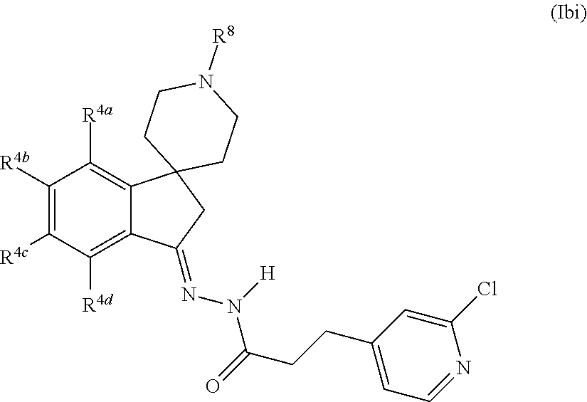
C1([R4b])=C([R4c])C([R4d])=C2C(=C1[R4a])C1(CC2=NN([H])C(CCC2=CC=NC(Cl)=C2)=O)CCN([R8])CC1
